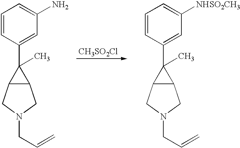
C1=CC(C2(C)C3C2CN(CC=C)C3)=CC([NHSO2CH3])=C1.C1=CC(C2(C)C3C2CN(CC=C)C3)=CC(N)=C1.[CH3SO2Cl]
